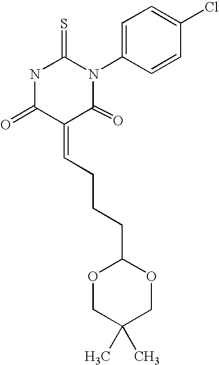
N1C(=O)C(=CCCCC2OCC(C)(C)CO2)C(=O)N(C2=CC=C(Cl)C=C2)C1=S
